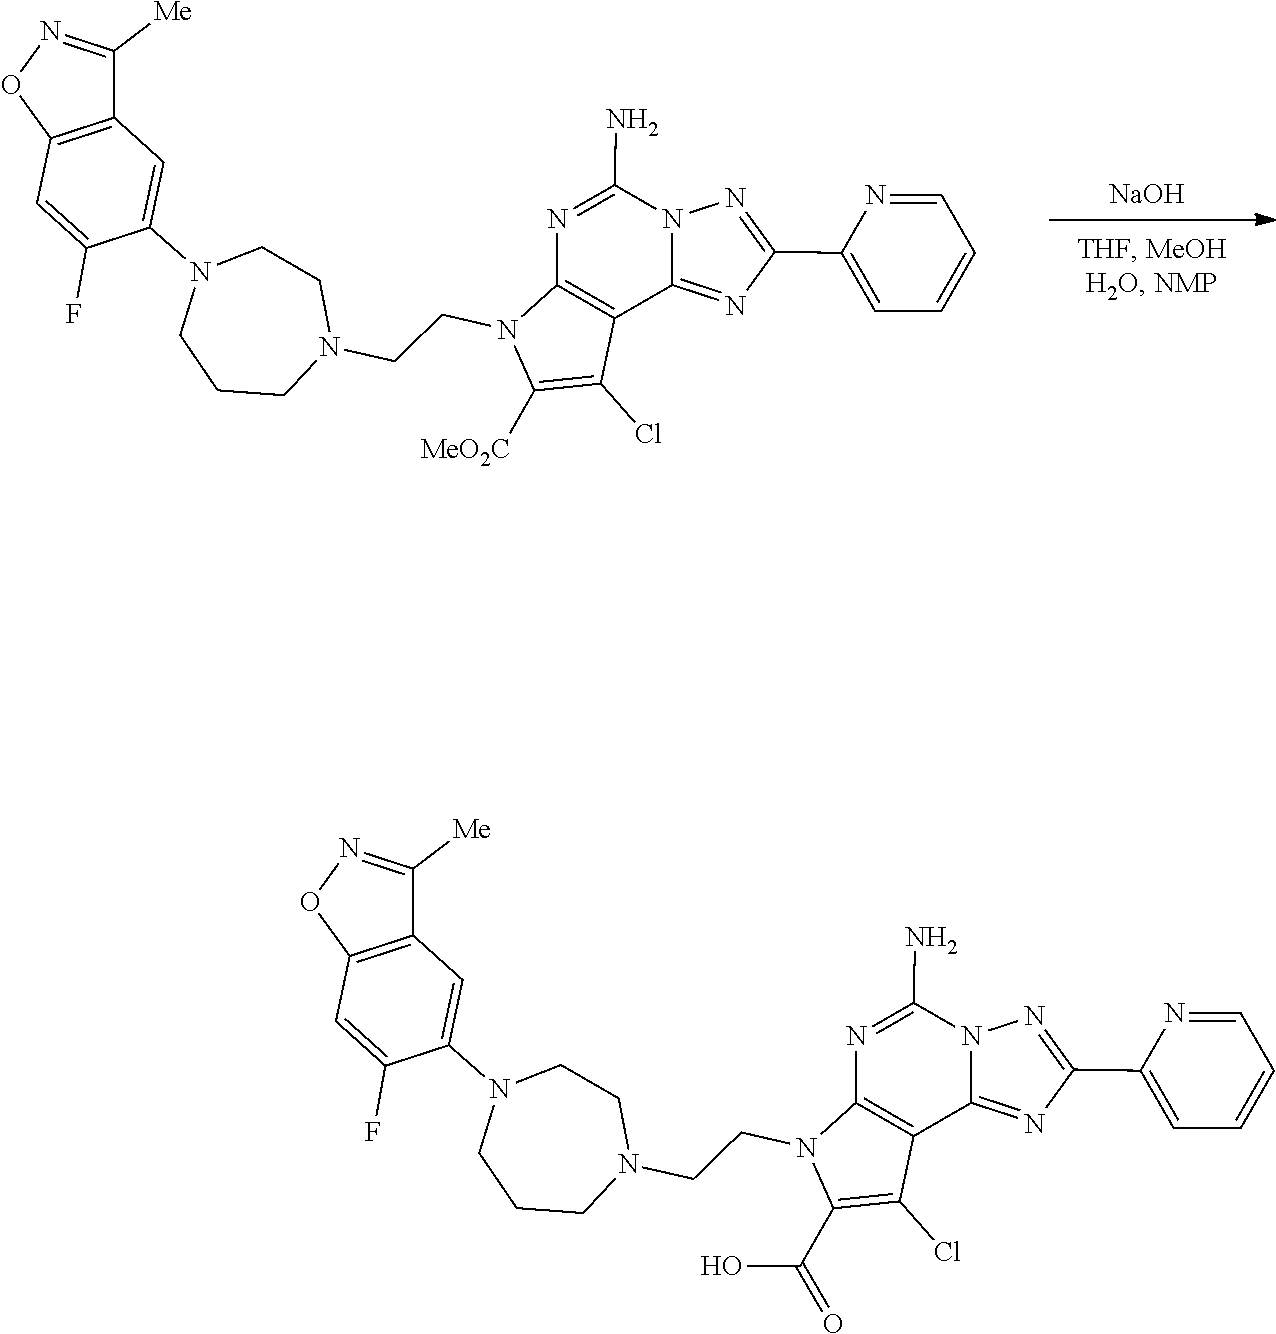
C1([Me])=NOC2=C1C=C(N1CCCN(CCN3C4=C(C5=NC(C6=CC=CC=N6)=NN5C(N)=N4)C(Cl)=C3[MeO2C])CC1)C(F)=C2.[NaOH].C1([Me])=NOC2=C1C=C(N1CCCN(CCN3C4=C(C5=NC(C6=CC=CC=N6)=NN5C(N)=N4)C(Cl)=C3C(O)=O)CC1)C(F)=C2
